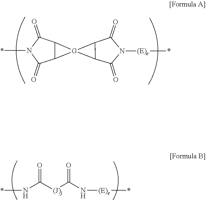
N(C([(J)j]C(N[(E)e]*)=O)=O)*.N1(*)C(=O)C2C([G]23C2C(=O)N([(E)e]*)C(=O)C32)C1=O
